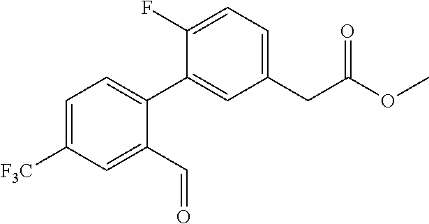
C1=C([F3C])C=C(C=O)C(C2=CC(CC(OC)=O)=CC=C2F)=C1
